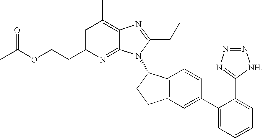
C1=C(CCOC(C)=O)N=C2C(=C1C)N=C(CC)N2C1C2=C(CC1)C=C(C1=CC=CC=C1C1=NN=N[NH]1)C=C2
